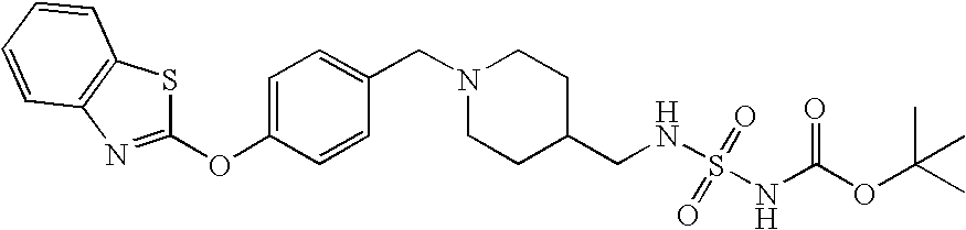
C1(OC2=CC=C(CN3CCC(CNS(NC(OC(C)(C)C)=O)(=O)=O)CC3)C=C2)=NC2=C(S1)C=CC=C2
